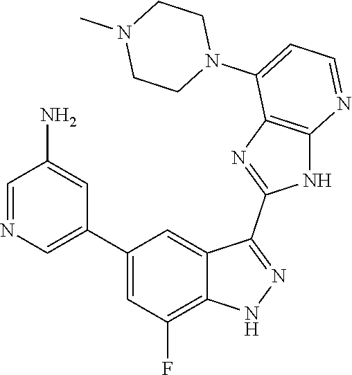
C1=NC=C(C2=CC(F)=C3C(=C2)C(C2=NC4=C(N2)N=CC=C4N2CCN(C)CC2)=NN3)C=C1N
